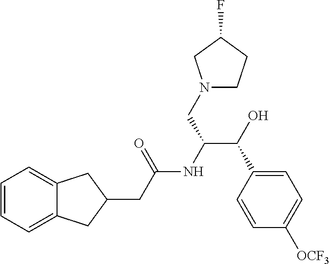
C1=CC=C2C(=C1)CC(CC(NC(C(O)C1=CC=C([OCF3])C=C1)CN1CCC(F)C1)=O)C2
